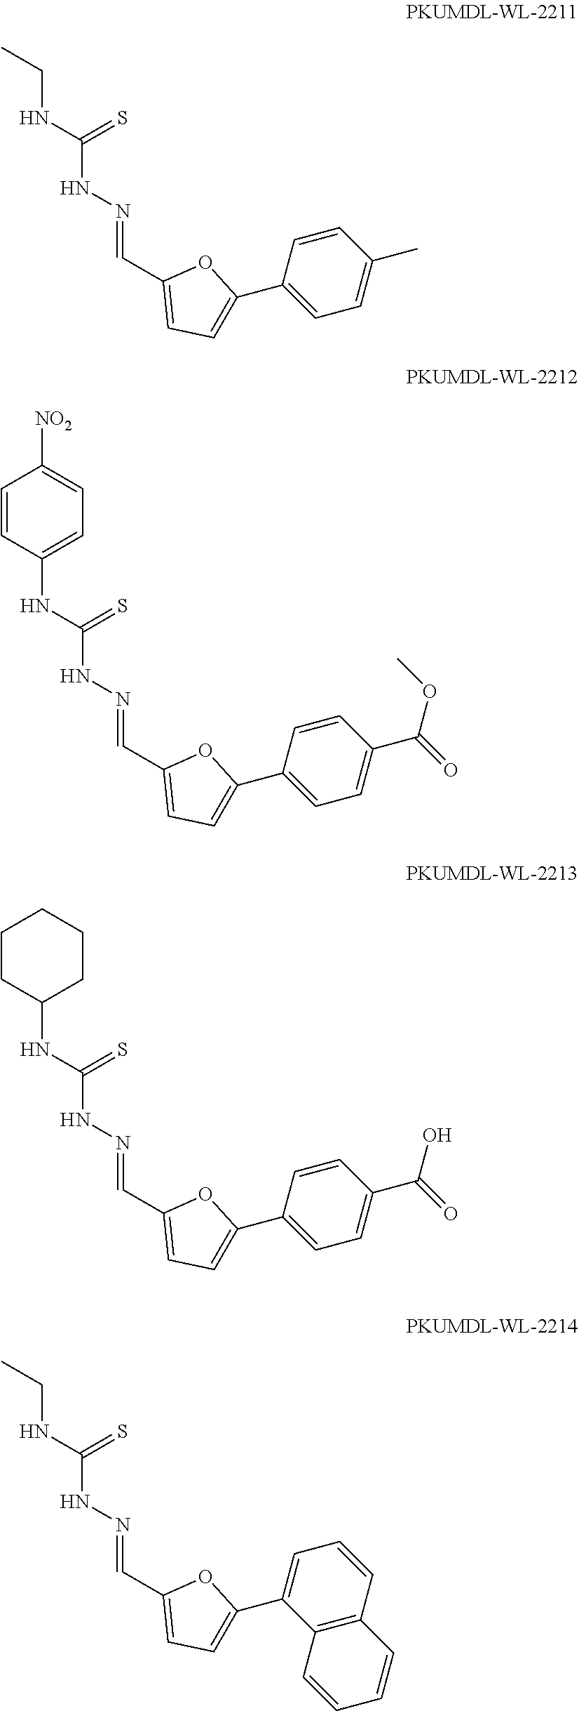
N(=CC1=CC=C(C2=CC=C(C)C=C2)O1)NC(NCC)=S.N(=CC1=CC=C(C2=CC=C(C(=O)OC)C=C2)O1)NC(NC1=CC=C([NO2])C=C1)=S.N(=CC1=CC=C(C2=CC=C(C(=O)O)C=C2)O1)NC(NC1CCCCC1)=S.N(=CC1=CC=C(C2=CC=CC3=C2C=CC=C3)O1)NC(NCC)=S
